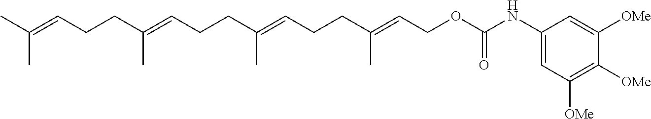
CC(=CCCC(=CCCC(=CCCC(=CCOC(NC1=CC([OMe])=C([OMe])C([OMe])=C1)=O)C)C)C)C
